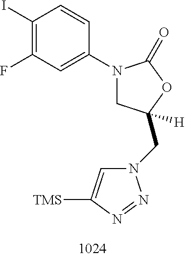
C1(I)=C(F)C=C(N2CC([H])(CN3N=NC([TMS])=C3)OC2=O)C=C1
